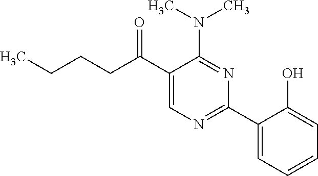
C1(C(CCCC)=O)=CN=C(C2=CC=CC=C2O)N=C1N(C)C
